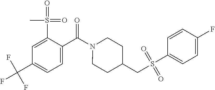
C1=C(S(=O)(=O)C)C(C(N2CCC(CS(C3=CC=C(F)C=C3)(=O)=O)CC2)=O)=CC=C1C(F)(F)F
